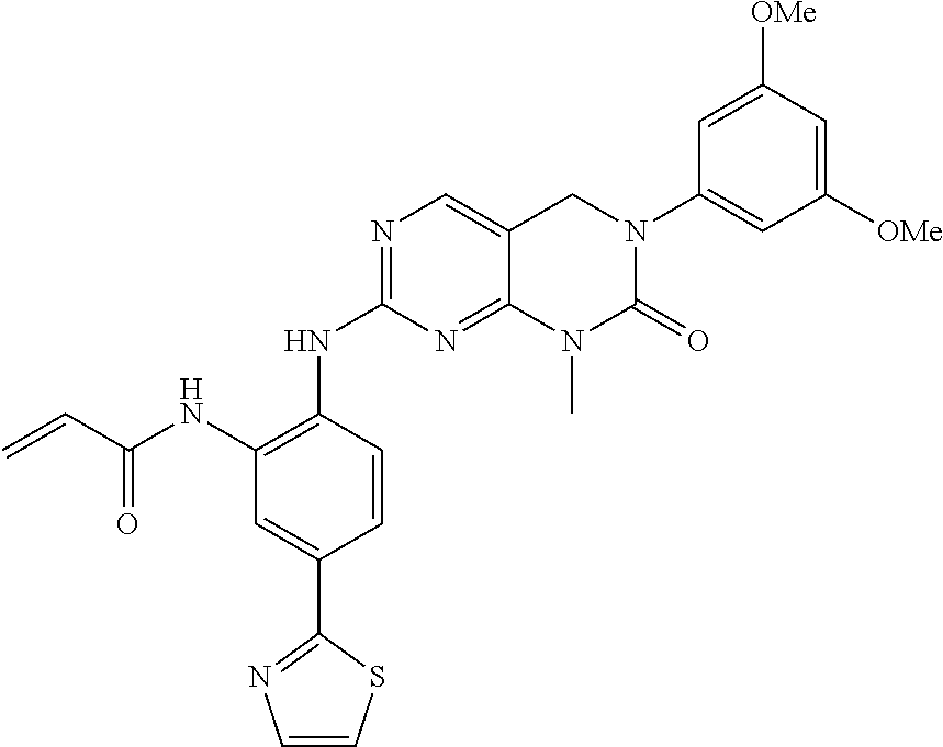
C1(NC(=O)C=C)=C(NC2=NC=C3C(=N2)N(C)C(=O)N(C2=CC([OMe])=CC([OMe])=C2)C3)C=CC(C2=NC=CS2)=C1
